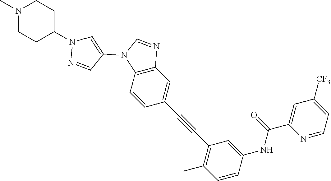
C1=CC2=C(C=C1C#CC1=C(C)C=CC(NC(C3=CC([CF3])=CC=N3)=O)=C1)N=CN2C1=CN(C2CCN(C)CC2)N=C1
